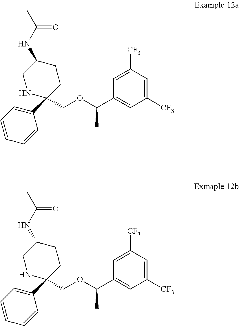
C1([CF3])=CC(C(OCC2(C3=CC=CC=C3)CCC(NC(C)=O)CN2)C)=CC([CF3])=C1.C1([CF3])=CC(C(OCC2(C3=CC=CC=C3)CCC(NC(C)=O)CN2)C)=CC([CF3])=C1
